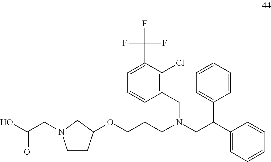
O(CCCN(CC1=C(Cl)C(C(F)(F)F)=CC=C1)CC(C1=CC=CC=C1)C1=CC=CC=C1)C1CCN(CC(O)=O)C1
